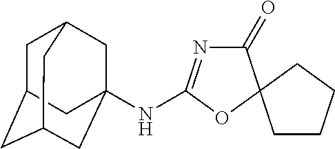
C1(=O)N=C(NC23CC4CC(CC(C2)C4)C3)OC12CCCC2
